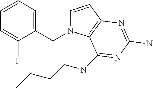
C1=CC2=C(N1CC1=CC=CC=C1F)C(NCCCC)=NC(N)=N2
